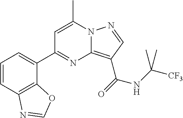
C1=C(C)N2C(=C(C(=O)NC([CF3])(C)C)C=N2)N=C1C1=CC=CC2=C1OC=N2
